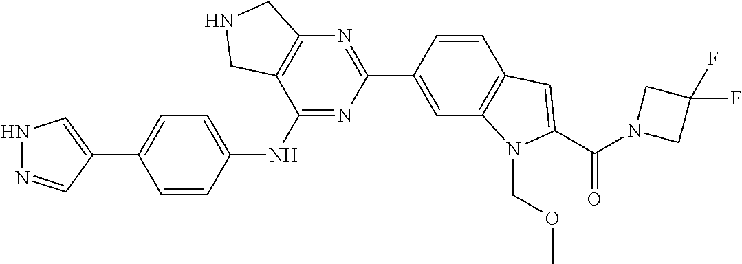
C1(C2=CNN=C2)=CC=C(NC2=NC(C3=CC4=C(C=C3)C=C(C(N3CC(F)(F)C3)=O)N4COC)=NC3=C2CNC3)C=C1
